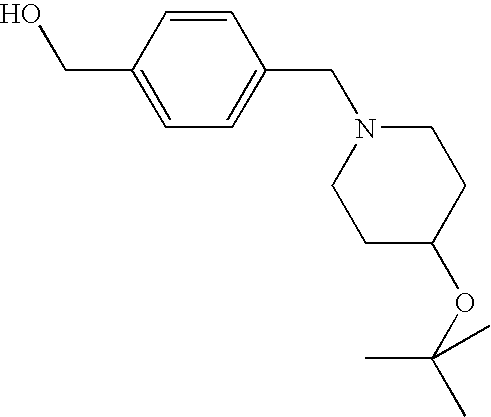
C1=CC(CO)=CC=C1CN1CCC(OC(C)(C)C)CC1
